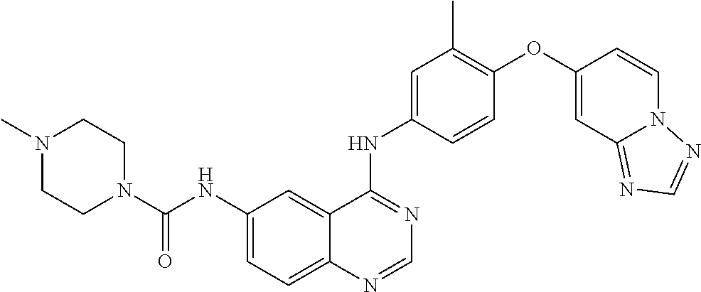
C12=CC=C(NC(N3CCN(C)CC3)=O)C=C1C(NC1=CC(C)=C(OC3=CC4=NC=NN4C=C3)C=C1)=NC=N2
